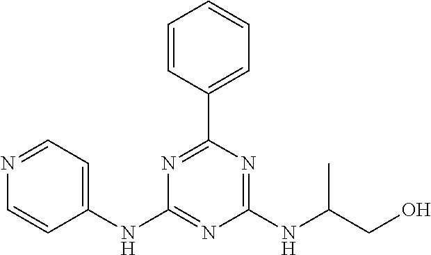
C1(NC2=CC=NC=C2)=NC(NC(CO)C)=NC(C2=CC=CC=C2)=N1
